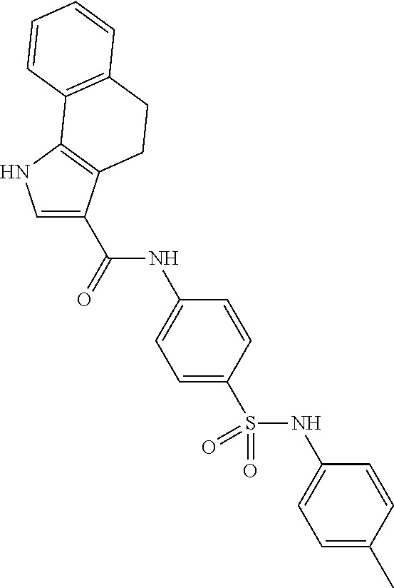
C1=C(C(NC2=CC=C(S(NC3=CC=C(C)C=C3)(=O)=O)C=C2)=O)C2=C(N1)C1=C(CC2)C=CC=C1
